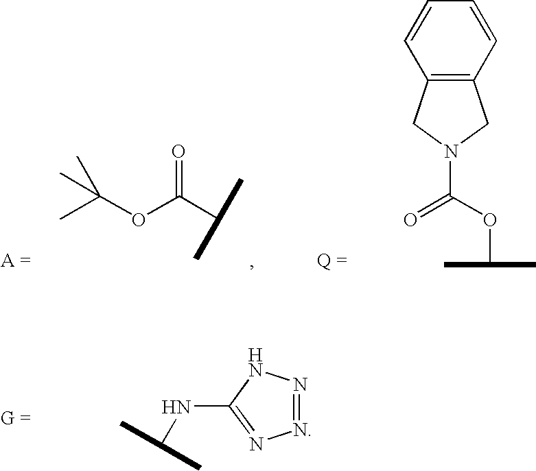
CC(OC(C(C)C)=O)(C)C.C12=C(C=CC=C1)CN(C(OC(C)C)=O)C2.N1=NNC(NC(C)C)=N1
